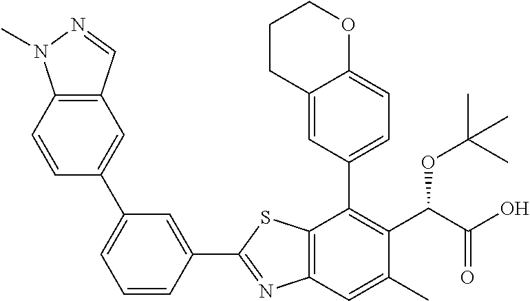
C1(C2=NC3=C(S2)C(C2=CC=C4C(=C2)CCCO4)=C(C(C(O)=O)OC(C)(C)C)C(C)=C3)=CC(C2=CC3=C(C=C2)N(C)N=C3)=CC=C1
